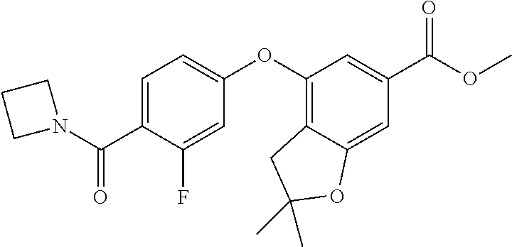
C1=C(C(N2CCC2)=O)C(F)=CC(OC2=C3C(=CC(C(=O)OC)=C2)OC(C)(C)C3)=C1
